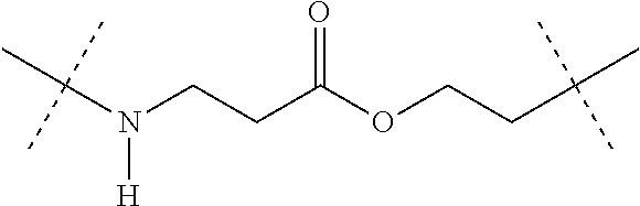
C(N(CCC(OCCC(C)(C)C)=O)[H])(C)(C)C
